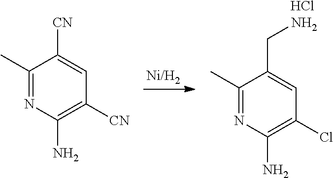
N1=C(C)C([CN])=CC([CN])=C1N.[Ni/H2].N1=C(C)C(CN)=CC(Cl)=C1N.Cl
